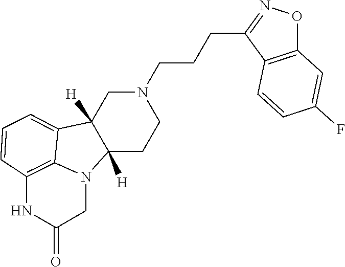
C1C2([H])C([H])(CCN1CCCC1=NOC3=C1C=CC(F)=C3)N1C3=C(NC(=O)C1)C=CC=C23
